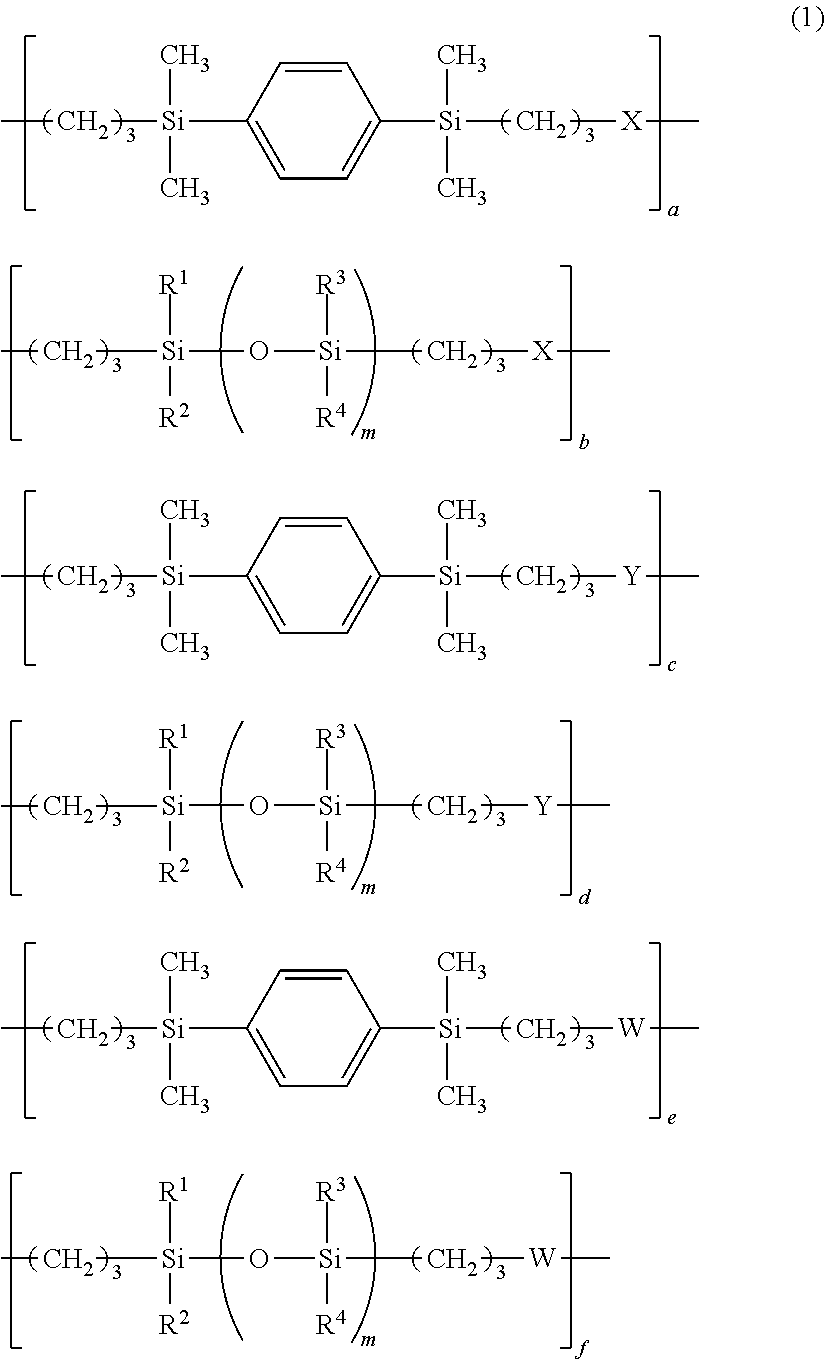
C1=CC([Si](CC)(C)C)=CC=C1[Si](C[X]C)(C)C.O([Si](CC)([R1])[R2])[Si](C[X]C)([R4])[R3].C1=CC([Si](CC)(C)C)=CC=C1[Si](C[Y]C)(C)C.O([Si](CC)([R1])[R2])[Si](C[Y]C)([R4])[R3].C1=CC([Si](CC)(C)C)=CC=C1[Si](C[W]C)(C)C.O([Si](CC)([R1])[R2])[Si](C[W]C)([R4])[R3]
